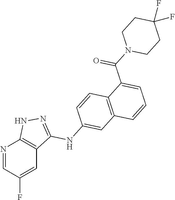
N1=CC(F)=CC2=C1NN=C2NC1=CC2=C(C=C1)C(C(N1CCC(F)(F)CC1)=O)=CC=C2
